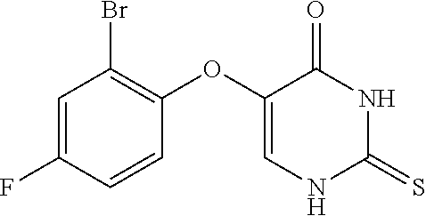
C1=C(F)C=CC(OC2=CNC(=S)NC2=O)=C1Br
